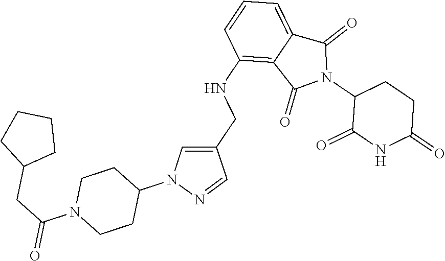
C1(NCC2=CN(C3CCN(C(CC4CCCC4)=O)CC3)N=C2)=C2C(=CC=C1)C(=O)N(C1C(=O)NC(=O)CC1)C2=O
